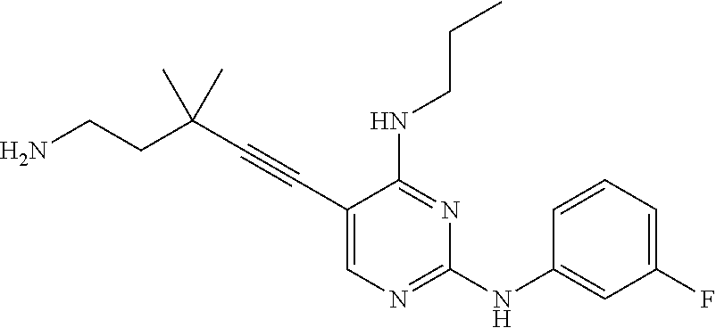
NCCC(C#CC1=CN=C(NC2=CC(F)=CC=C2)N=C1NCCC)(C)C
